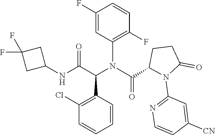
C1(F)=CC(N(C(=O)C2N(C3=NC=CC([CN])=C3)C(=O)CC2)C(C(NC2CC(F)(F)C2)=O)C2=C(Cl)C=CC=C2)=C(F)C=C1
